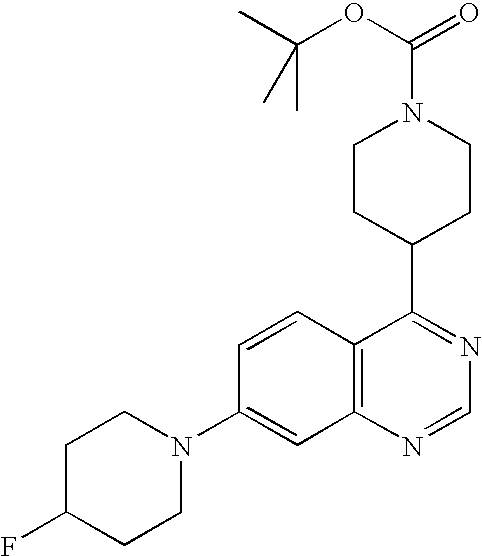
C12=C(N=CN=C1C1CCN(C(OC(C)(C)C)=O)CC1)C=C(N1CCC(F)CC1)C=C2
